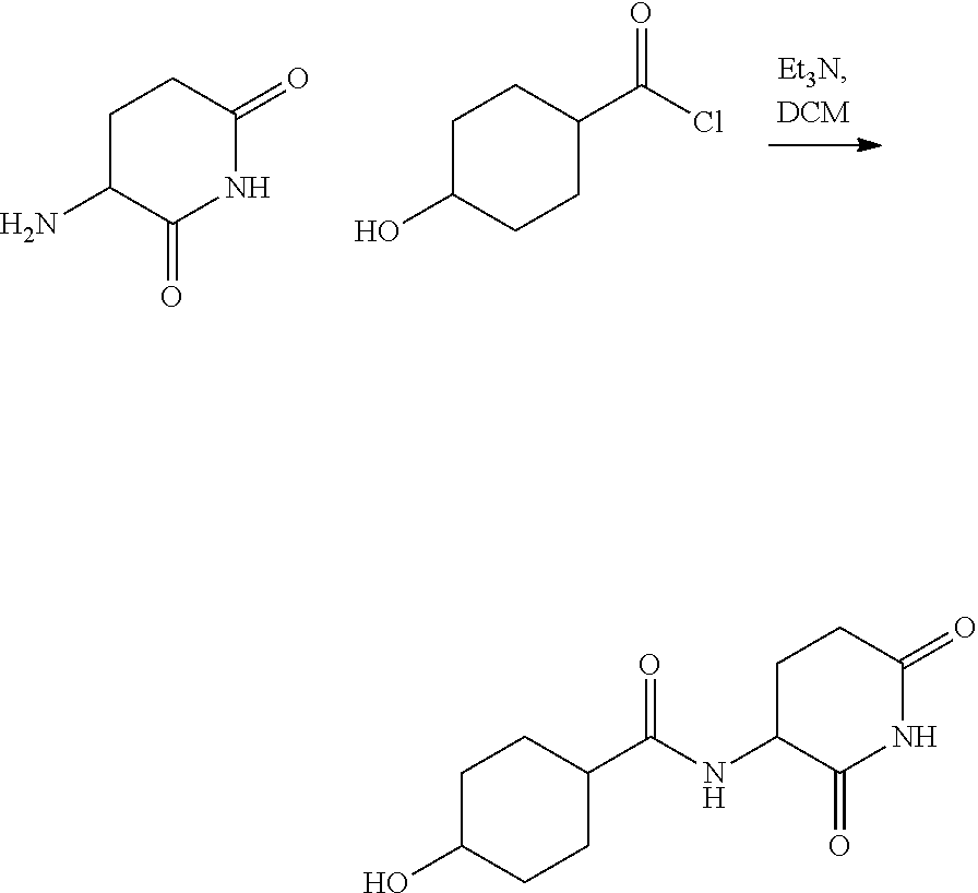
C1C(N)C(=O)NC(=O)C1.C1C(O)CCC(C(Cl)=O)C1.C1C(O)CCC(C(NC2C(=O)NC(=O)CC2)=O)C1
